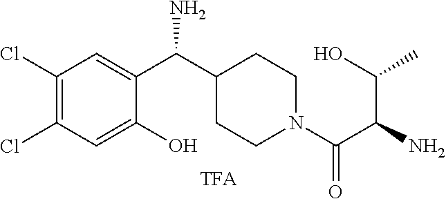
C1(Cl)=C(Cl)C=C(C(N)C2CCN(C(=O)C(C(O)C)N)CC2)C(O)=C1
